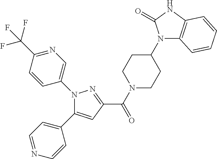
N1(C2=CN=C(C(F)(F)F)C=C2)C(C2=CC=NC=C2)=CC(C(=O)N2CCC(N3C4=C(NC3=O)C=CC=C4)CC2)=N1
